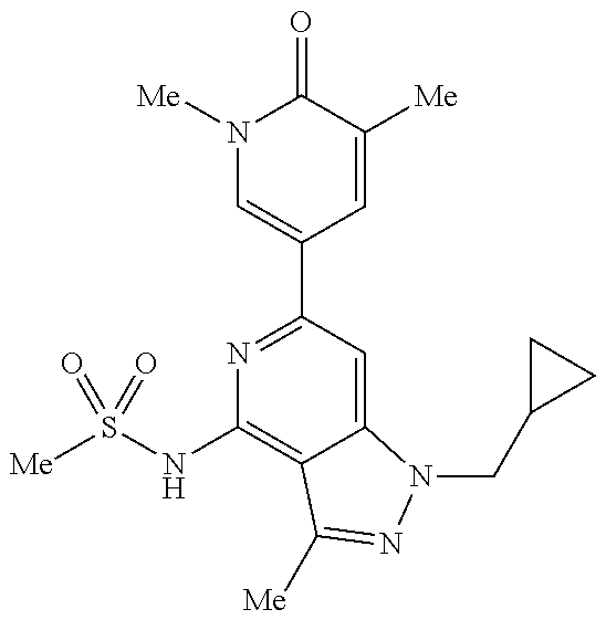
N1([Me])C=C(C2=NC(NS([Me])(=O)=O)=C3C(=C2)N(CC2CC2)N=C3[Me])C=C([Me])C1=O
